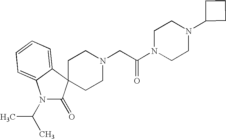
C1CN(CC(N2CCN(C3CCC3)CC2)=O)CCC12C(=O)N(C(C)C)C1=CC=CC=C21
